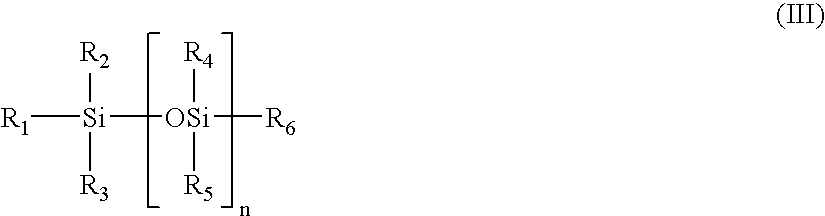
[Si]([R2])([R3])([OSi]([R6])([R4])[R5])[R1]
